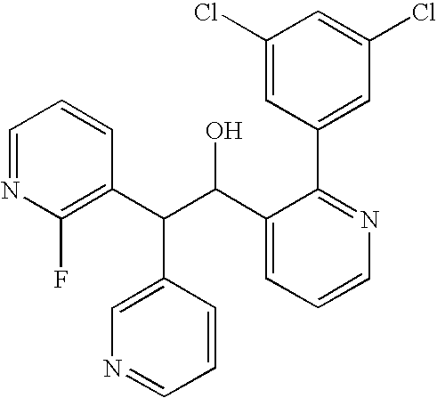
C1(Cl)=CC(C2=NC=CC=C2C(C(C2=C(F)N=CC=C2)C2=CN=CC=C2)O)=CC(Cl)=C1
